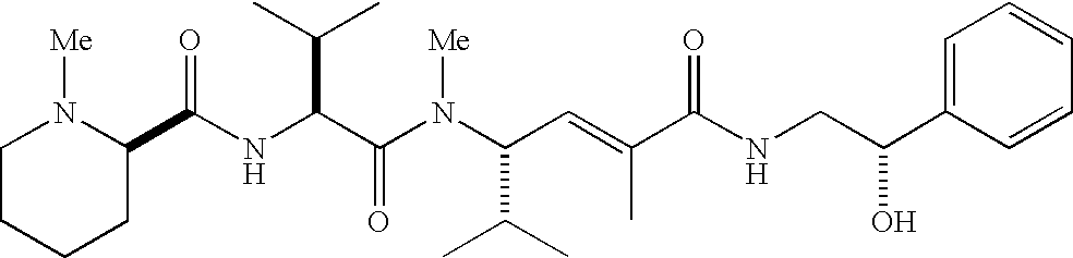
N(C(C(N(C(C(C)C)C=C(C(NCC(C1=CC=CC=C1)O)=O)C)[Me])=O)C(C)C)C(=O)C1N([Me])CCCC1
